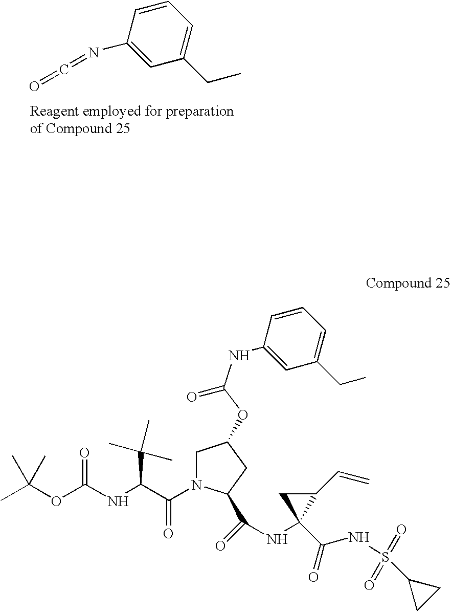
C1=CC(N=C=O)=CC(CC)=C1.CC(OC(NC(C(N1CC(OC(=O)NC2=CC(CC)=CC=C2)CC1C(=O)NC1(C(=O)NS(=O)(=O)C2CC2)C(C=C)C1)=O)C(C)(C)C)=O)(C)C
